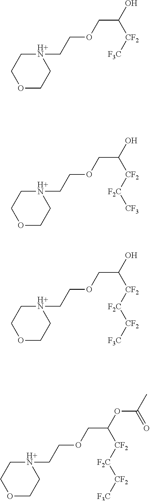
[H+N]1(CCOCC(O)[CF2][F2C][CF3])CCOCC1.[H+N]1(CCOCC(O)[CF2][F3C])CCOCC1.[H+N]1(CCOCC(O)[CF2][F2C][CF2][F3C])CCOCC1.[H+N]1(CCOCC(OC(C)=O)[CF2][F2C][CF2][F3C])CCOCC1
